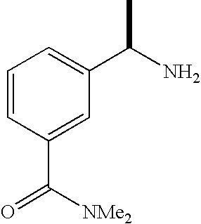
C1=CC(C([NMe2])=O)=CC(C(C)N)=C1
